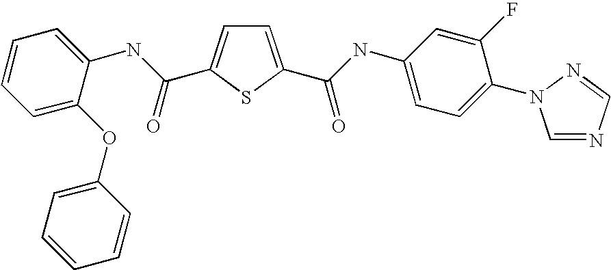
C1=C(C(=O)NC2=CC=C(N3C=NC=N3)C(F)=C2)SC(C(NC2=CC=CC=C2OC2=CC=CC=C2)=O)=C1
